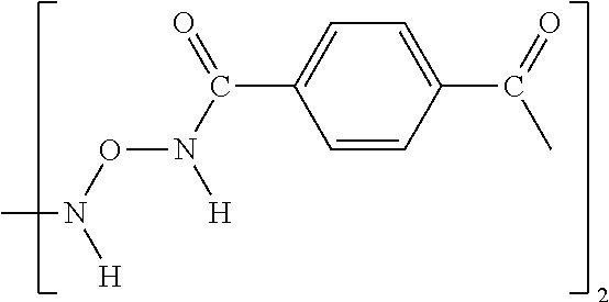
C1=CC(C(=O)C)=CC=C1C(N(ON(C)[H])[H])=O
